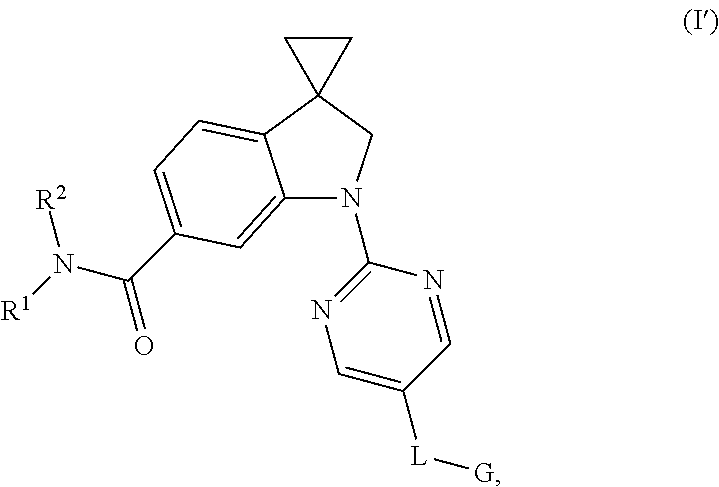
C12=CC(C(N([R1])[R2])=O)=CC=C1C1(CN2C2=NC=C([L][G])C=N2)CC1
